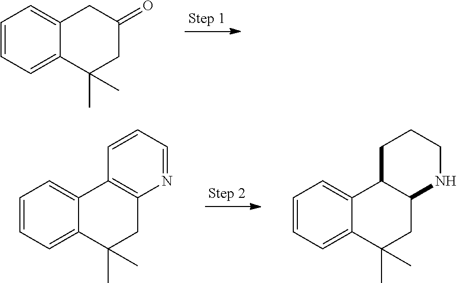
C1=CC=C2C(=C1)CC(=O)CC2(C)C.C1=CC=C2C(=C1)C1=C(CC2(C)C)N=CC=C1.C1=CC=C2C(=C1)C1C(CC2(C)C)NCCC1
